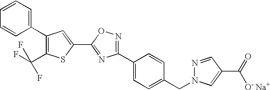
C1(C2=C(C(F)(F)F)SC(C3=NC(C4=CC=C(CN5N=CC(C([O- Na+])=O)=C5)C=C4)=NO3)=C2)=CC=CC=C1
